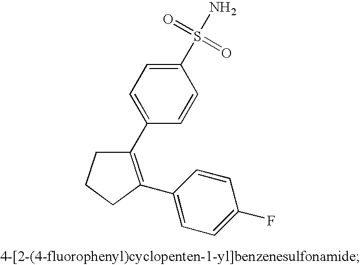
C1(S(N)(=O)=O)=CC=C(C2=C(C3=CC=C(F)C=C3)CCC2)C=C1
